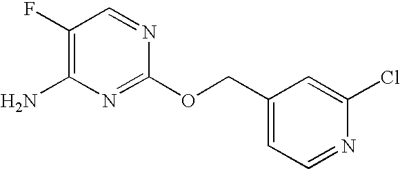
C1(F)=C(N)N=C(OCC2=CC=NC(Cl)=C2)N=C1
